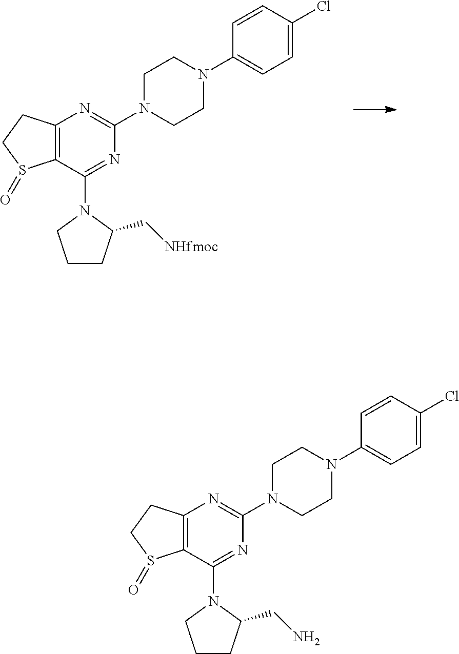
C12=C(C(N3C(C[NHfmoc])CCC3)=NC(N3CCN(C4=CC=C(Cl)C=C4)CC3)=N1)S(=O)CC2.C12=C(C(N3C(CN)CCC3)=NC(N3CCN(C4=CC=C(Cl)C=C4)CC3)=N1)S(=O)CC2
